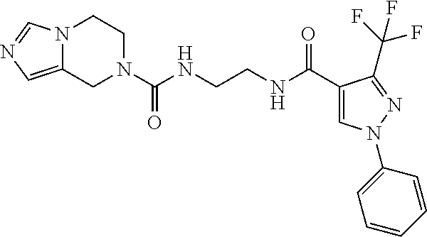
N12C(=CN=C1)CN(C(NCCNC(C1=CN(C3=CC=CC=C3)N=C1C(F)(F)F)=O)=O)CC2
